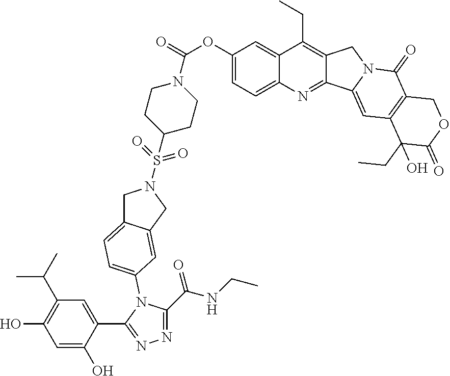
C1(OC(=O)N2CCC(S(=O)(=O)N3CC4=CC=C(N5C(C(NCC)=O)=NN=C5C5=CC(C(C)C)=C(O)C=C5O)C=C4C3)CC2)=CC=C2C(=C1)C(CC)=C1C(=N2)C2=CC3=C(C(=O)N2C1)COC(=O)C3(CC)O
